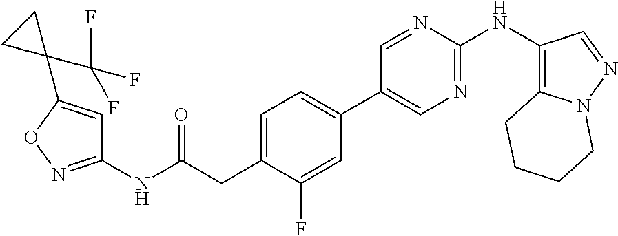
C1(NC(=O)CC2=CC=C(C3=CN=C(NC4=C5N(N=C4)CCCC5)N=C3)C=C2F)=NOC(C2(C(F)(F)F)CC2)=C1
